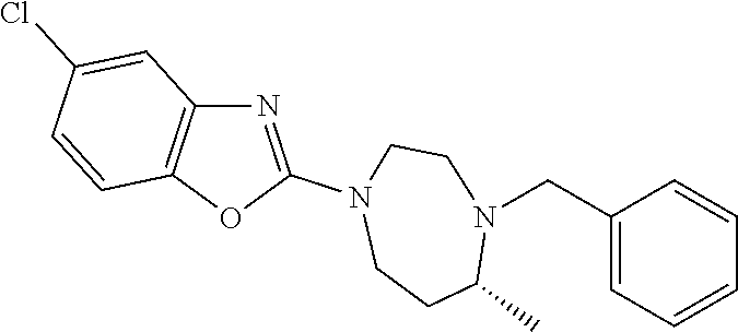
N1=C(N2CCC(C)N(CC3=CC=CC=C3)CC2)OC2=C1C=C(Cl)C=C2
